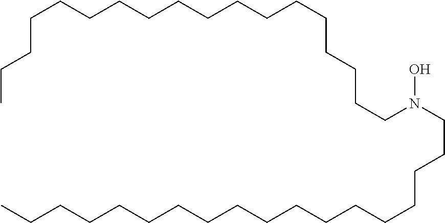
C(CCCCCCCCCCCCCCN(CCCCCCCCCCCCCCCCCC)O)CCC
